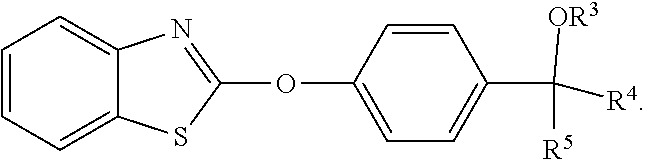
C1=CC=C2C(=C1)N=C(OC1=CC=C(C([R4])([OR3])[R5])C=C1)S2
